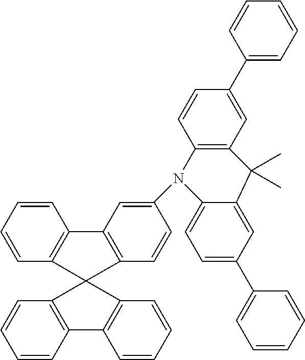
C1=CC2=C(C=C1)C1(C3=C2C=CC=C3)C2=C(C=CC=C2)C2=C1C=CC(N1C3=C(C=C(C4=CC=CC=C4)C=C3)C(C)(C)C3=CC(C4=CC=CC=C4)=CC=C13)=C2
